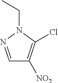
C1=NN(CC)C(Cl)=C1[NO2]
